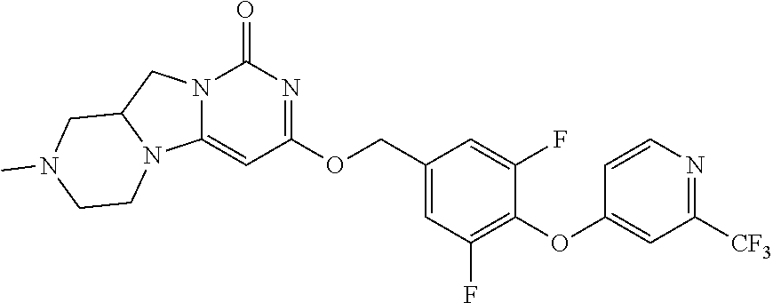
N12C(=CC(OCC3=CC(F)=C(OC4=CC([CF3])=NC=C4)C(F)=C3)=NC1=O)N1C(C2)CN(C)CC1
